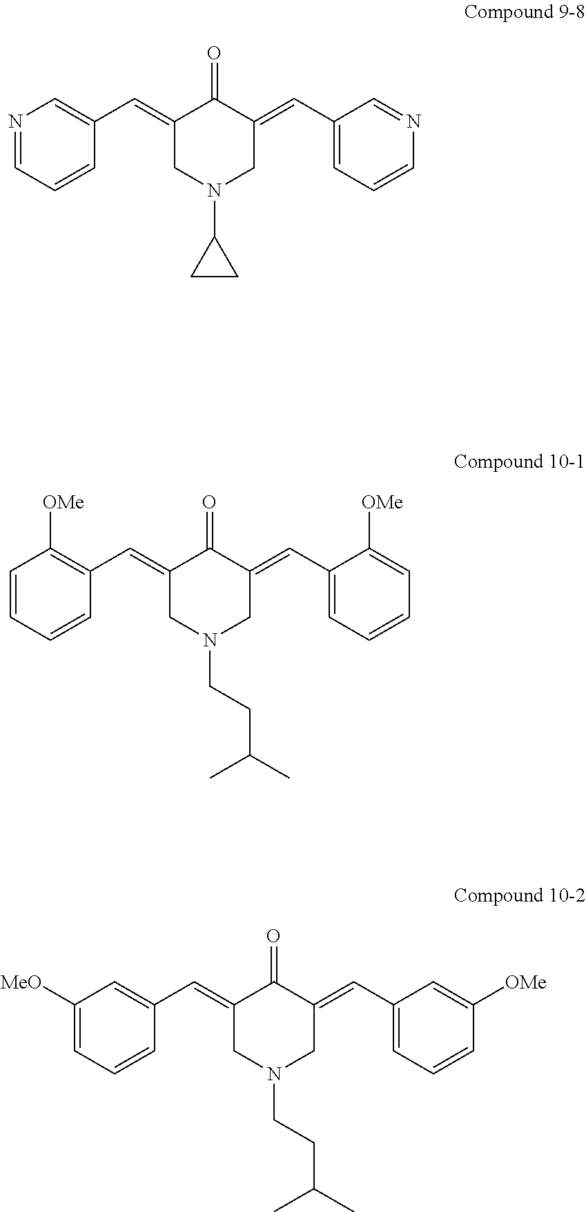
N1=CC=CC(C=C2CN(C3CC3)CC(=CC3=CC=CN=C3)C2=O)=C1.C1([MeO])=CC=CC(C=C2CN(CCC(C)C)CC(=CC3=CC=CC([OMe])=C3)C2=O)=C1.C1=CC=CC(C=C2CN(CCC(C)C)CC(=CC3=CC=CC=C3[OMe])C2=O)=C1[OMe]
